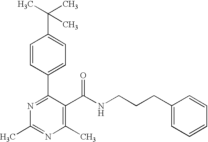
C1=CC(C2=NC(C)=NC(C)=C2C(NCCCC2=CC=CC=C2)=O)=CC=C1C(C)(C)C
